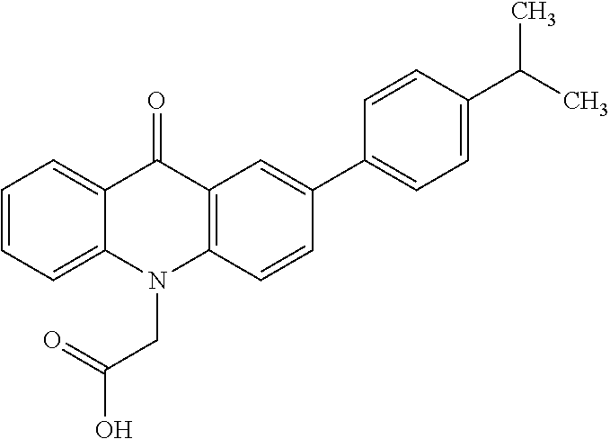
C12=C(C=C(C3=CC=C(C(C)C)C=C3)C=C1)C(=O)C1=CC=CC=C1N2CC(=O)O
